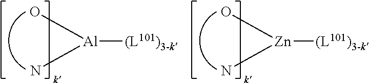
O[Zn](N)[(L101)3-k].O[Al](N)[(L101)3-k]
